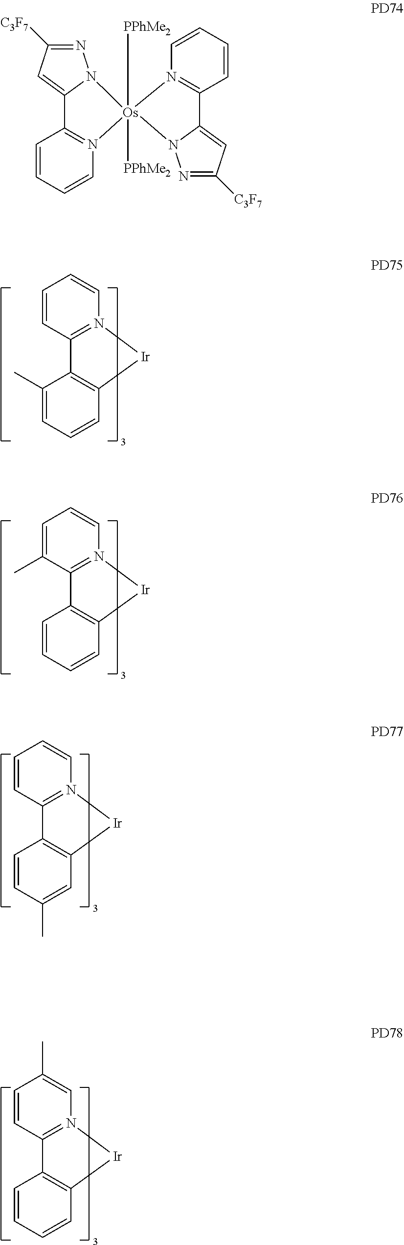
C12=N(C=CC=C1)[Ir]C1=C2C(C)=CC=C1.C12=N(C=CC=C1C)[Ir]C1=C2C=CC=C1.C12=N(C=CC=C1)[Ir]C1=C2C=CC(C)=C1.C12=N(C=C(C)C=C1)[Ir]C1=C2C=CC=C1.N12=C(C=CC=C1)C1=CC([C3F7])=NN1[Os]21([PPhMe2])([PPhMe2])N2C(=CC([C3F7])=N2)C2=N1C=CC=C2
